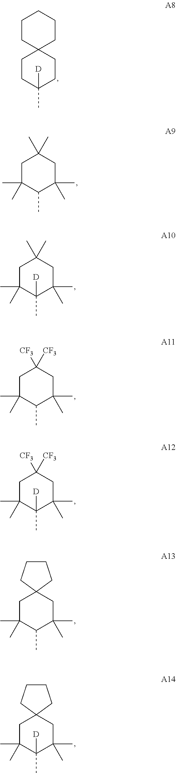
C1CC(C)([D])CCC12CCCCC2.C1C(C)(C)C(C)C(C)(C)CC1(C)C.C1C(C)(C)C(C)([D])C(C)(C)CC1(C)C.C1C(C)(C)C(C)C(C)(C)CC1([CF3])[CF3].C1C(C)(C)C(C)([D])C(C)(C)CC1([CF3])[CF3].C1C(C)(C)C(C)C(C)(C)CC12CCCC2.C1C(C)(C)C(C)([D])C(C)(C)CC12CCCC2
